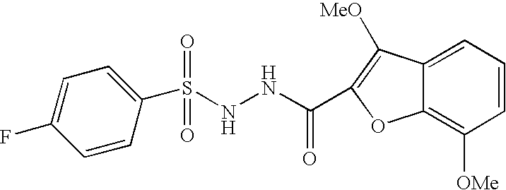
C1(S(NNC(=O)C2=C([MeO])C3=CC=CC([OMe])=C3O2)(=O)=O)=CC=C(F)C=C1
